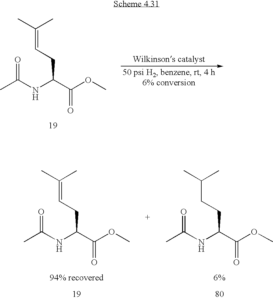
O=C(NC(C(OC)=O)CC=C(C)C)C.O=C(NC(C(OC)=O)CCC(C)C)C.O=C(NC(C(OC)=O)CC=C(C)C)C
